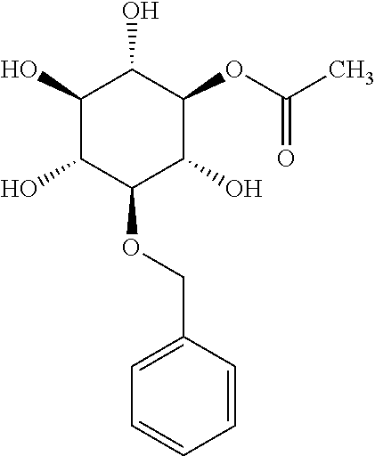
C1(O)C(O)C(OCC2=CC=CC=C2)C(O)C(OC(C)=O)C1O
